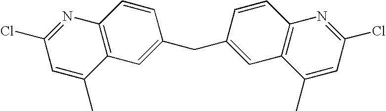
C12=C(C=C(CC3=CC4=C(N=C(Cl)C=C4C)C=C3)C=C1)C(C)=CC(Cl)=N2
